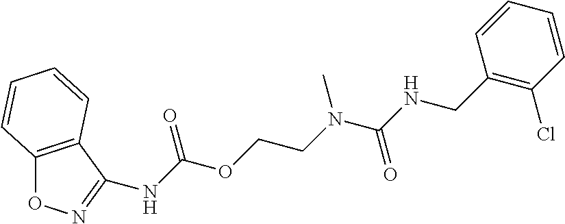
C1=CC(CNC(N(CCOC(NC2=NOC3=C2C=CC=C3)=O)C)=O)=C(Cl)C=C1
